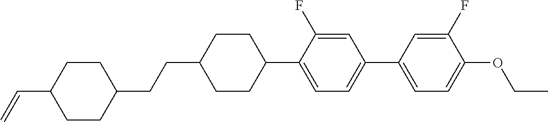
C1CC(C=C)CCC1CCC1CCC(C2=CC=C(C3=CC=C(OCC)C(F)=C3)C=C2F)CC1
